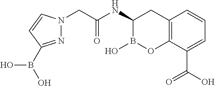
N1=C(B(O)O)C=CN1CC(NC1B(O)OC2=C(C1)C=CC=C2C(O)=O)=O
